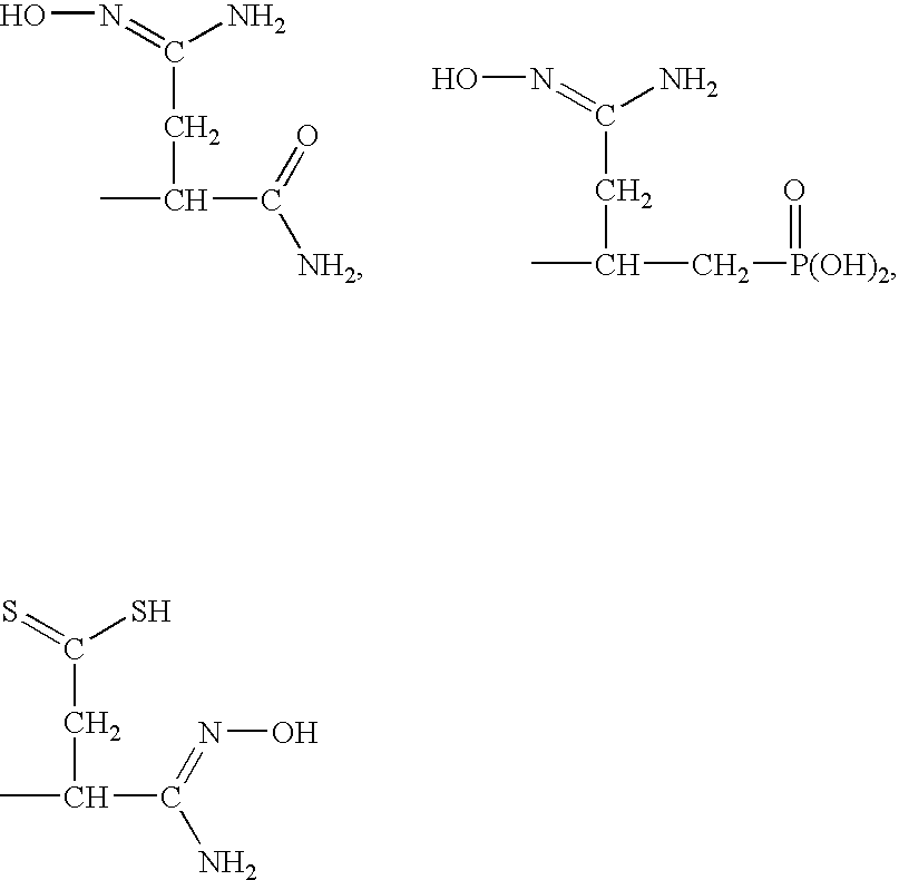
ON=C(N)CC(C)C(=O)[NH2].C(C(C)C[P(OH)2]=O)C(=NO)N.S=C(S)CC(C)C(=NO)N
